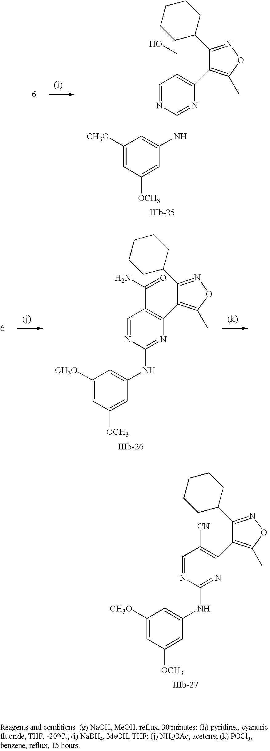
C1(C2CCCCC2)=NOC(C)=C1C1=C(CO)C=NC(NC2=CC([CH3O])=CC([OCH3])=C2)=N1.[IIIb-25].C1(C2CCCCC2)=NOC(C)=C1C1=C(C(N)=O)C=NC(NC2=CC([CH3O])=CC([OCH3])=C2)=N1.[IIIb-26].C1(C2CCCCC2)=NOC(C)=C1C1=C([CN])C=NC(NC2=CC([CH3O])=CC([OCH3])=C2)=N1.[IIIb-27]
